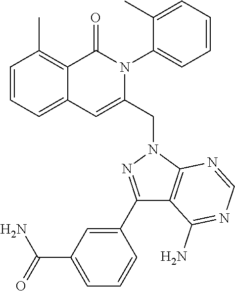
C1=CC=C2C(=C1C)C(=O)N(C1=CC=CC=C1C)C(CN1C3=C(C(N)=NC=N3)C(C3=CC(C(=O)N)=CC=C3)=N1)=C2
